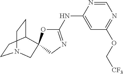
C1CC2CCN1CC21OC(NC2=CC(OC[CF3])=NC=N2)=NC1
